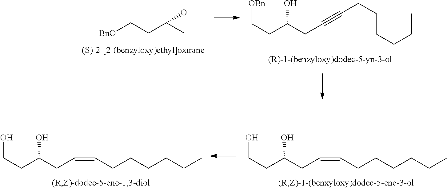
C(CC(CC=CCCCCCC)O)O.C(CC(CC=CCCCCCC)O)O.[BnO]CCC1CO1.C(CC(CC#CCCCCCC)O)[OBn]
